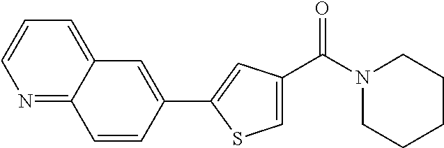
C1=CC(C2=CC(C(N3CCCCC3)=O)=CS2)=CC2=CC=CN=C12
